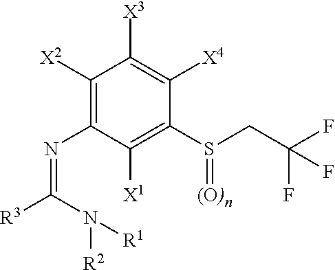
C1([X2])=C(N=C(N([R2])[R1])[R3])C([X1])=C(S(=[(O)n])CC(F)(F)F)C([X4])=C1[X3]
